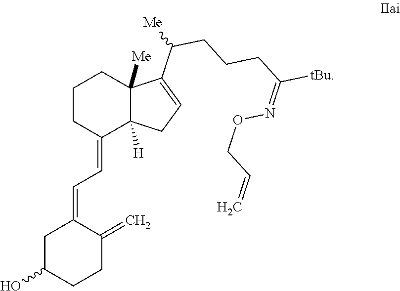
C1CC(=CC=C2CC(O)CCC2=C)C2([H])C([Me])(C1)C(C([Me])CCCC([tBu])=NOCC=C)=CC2
